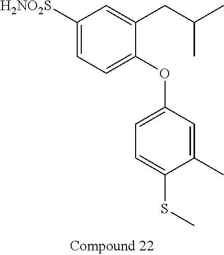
C1([H2NO2S])=CC=C(OC2=CC=C(SC)C(C)=C2)C(CC(C)C)=C1
